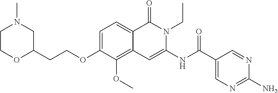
C1=C(OCCC2OCCN(C)C2)C(OC)=C2C(=C1)C(=O)N(CC)C(NC(=O)C1=CN=C(N)N=C1)=C2
